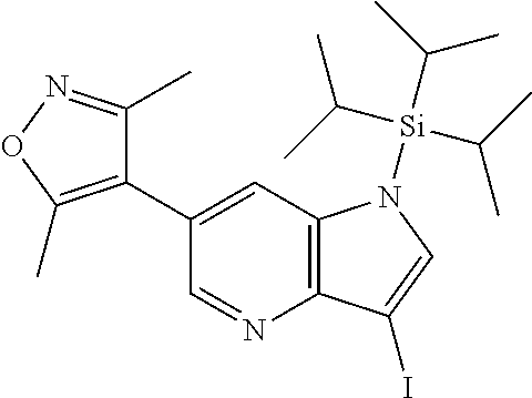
C1(C2=C(C)ON=C2C)=CC2=C(N=C1)C(I)=CN2[Si](C(C)C)(C(C)C)C(C)C
